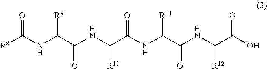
[R8]C(NC(C(=O)NC([R10])C(NC(C(NC(C(O)=O)[R12])=O)[R11])=O)[R9])=O
